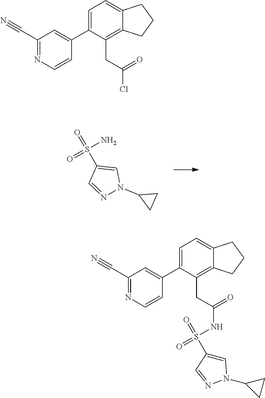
O=S(=O)(N)C1=CN(C2CC2)N=C1.C1(C#N)=NC=CC(C2=CC=C3CCCC3=C2CC(=O)Cl)=C1.S(=O)(NC(CC1=C2CCCC2=CC=C1C1=CC(C#N)=NC=C1)=O)(=O)C1=CN(C2CC2)N=C1
